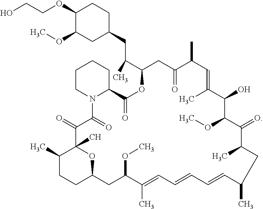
C1(C)CCC2OC1(C)C(=O)C(=O)N1C(CCCC1)C(=O)OC(C(C)CC1CCC(OCCO)C(OC)C1)CC(=O)C(C)C=C(C)C(O)C(OC)C(=O)C(C)CC(C)C=CC=CC=C(C)C(OC)C2
